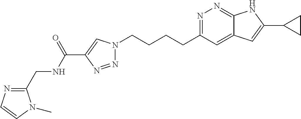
N1=C(CCCCN2N=NC(C(NCC3=NC=CN3C)=O)=C2)C=C2C(=N1)NC(C1CC1)=C2
